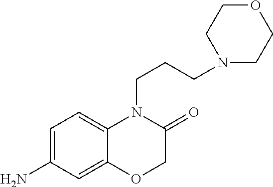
C1=C(N)C=C2C(=C1)N(CCCN1CCOCC1)C(=O)CO2
